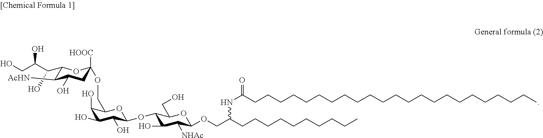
C1(C(C(CO)O)O)C([AcHN])C(O)CC([HOOC])(OCC2C(O)C(O)C(O)C(OC3C(O)C([NHAc])C(OCC(CCCCCCCCCC)NC(=O)CCCCCCCCCCCCCCCCCCCCCCC)OC3CO)O2)O1
